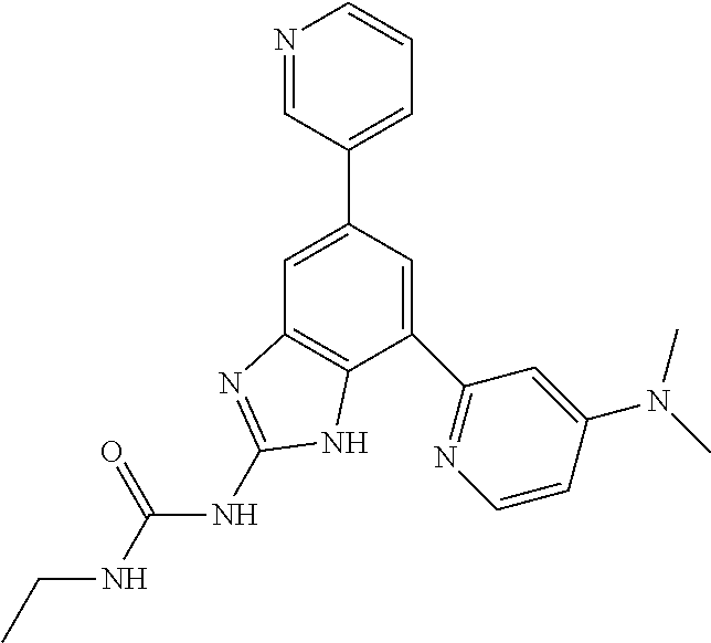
C1=C(C2=CC=CN=C2)C=C(C2=NC=CC(N(C)C)=C2)C2=C1N=C(NC(=O)NCC)N2
